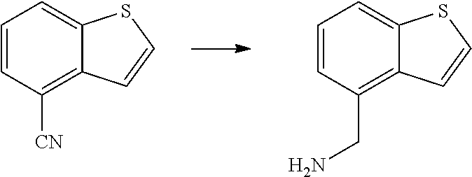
C1=CC([CN])=C2C(=C1)SC=C2.C1=CC(CN)=C2C(=C1)SC=C2
